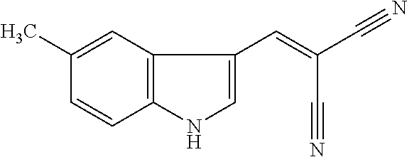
C12=C(C=C(C)C=C1)C(C=C(C#N)C#N)=CN2
